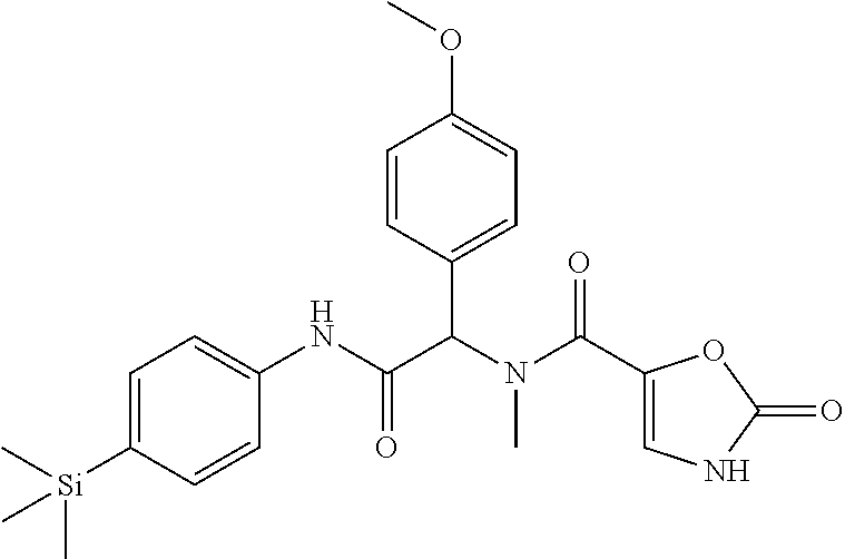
C1=C([Si](C)(C)C)C=CC(NC(C(N(C(=O)C2=CNC(=O)O2)C)C2=CC=C(OC)C=C2)=O)=C1
